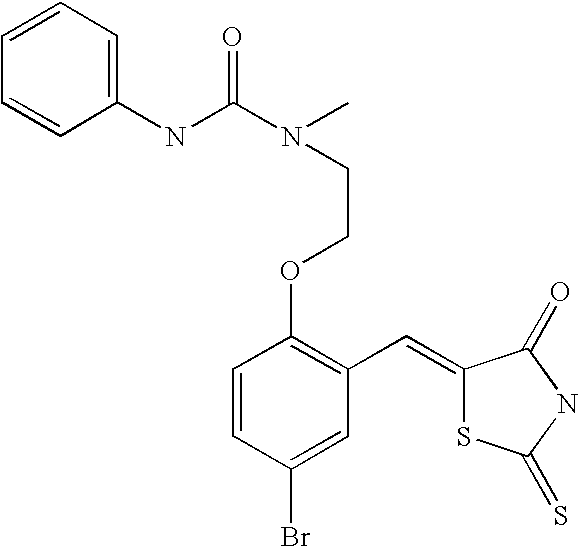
C1=CC(OCCN(C)C(NC2=CC=CC=C2)=O)=C(C=C2SC(=S)NC2=O)C=C1Br
